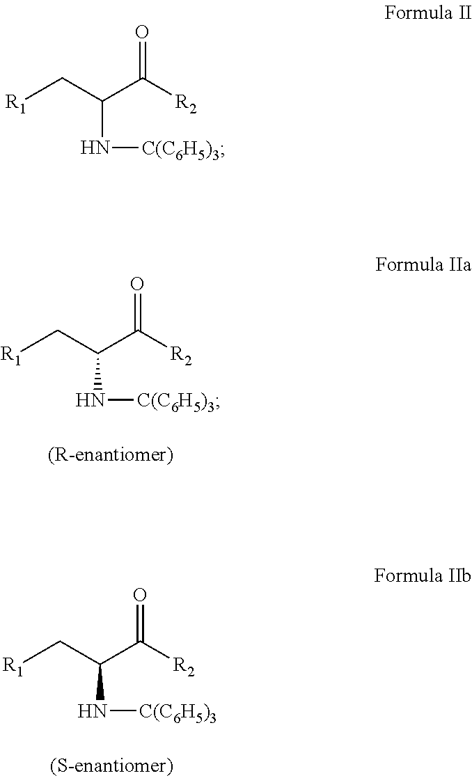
C(N[C(C6H5)3])(C([R2])=O)C[R1].C(N[C(C6H5)3])(C([R2])=O)C[R1].C(N[C(C6H5)3])(C([R2])=O)C[R1]
